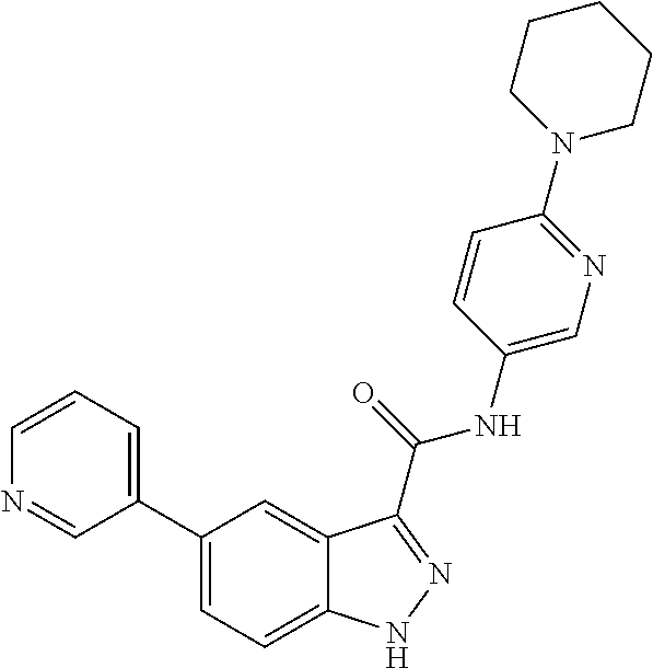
C1=CN=CC(C2=CC=C3C(=C2)C(C(NC2=CN=C(N4CCCCC4)C=C2)=O)=NN3)=C1
